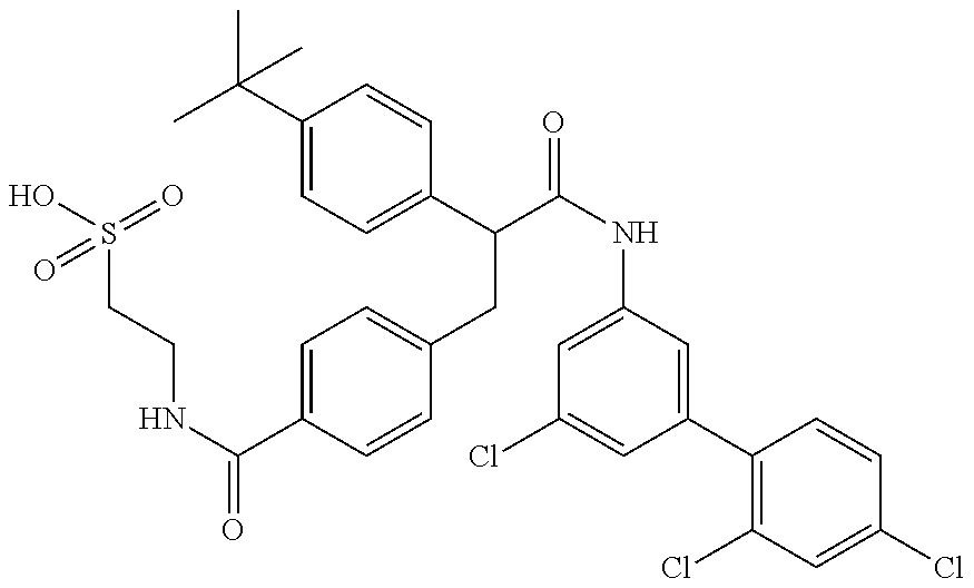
OS(CCNC(C1=CC=C(CC(C2=CC=C(C(C)(C)C)C=C2)C(=O)NC2=CC(Cl)=CC(C3=C(Cl)C=C(Cl)C=C3)=C2)C=C1)=O)(=O)=O
